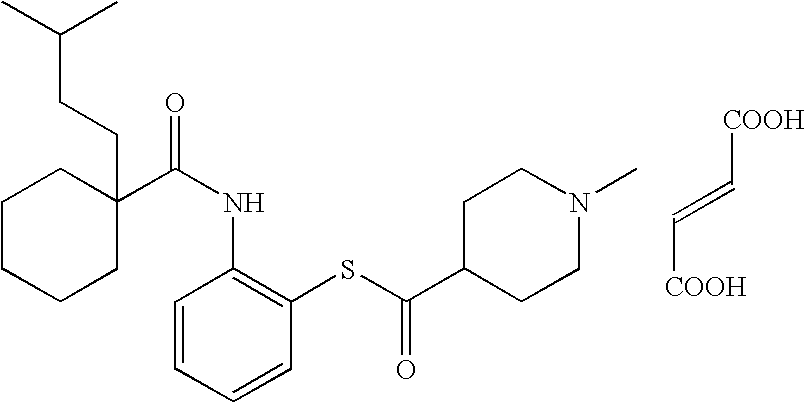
C1CCCC(CCC(C)C)(C(NC2=C(SC(=O)C3CCN(C)CC3)C=CC=C2)=O)C1.[COOH]C=C[COOH]
